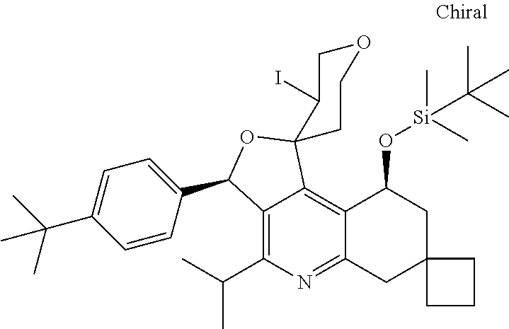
C12=C(C(C)C)N=C3C(=C1C1(OC2C2=CC=C(C(C)(C)C)C=C2)CCOCC1I)C(O[Si](C(C)(C)C)(C)C)CC1(C3)CCC1
